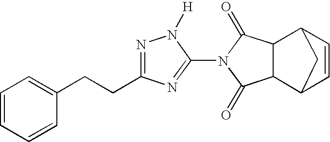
C12C(C3C=CC1C3)C(=O)N(C1=NC(CCC3=CC=CC=C3)=NN1[H])C2=O
